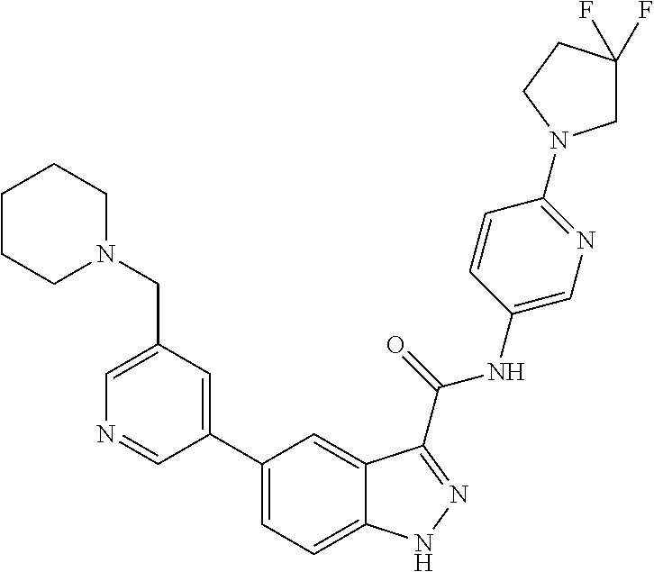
C1(CN2CCCCC2)=CN=CC(C2=CC=C3C(=C2)C(C(NC2=CN=C(N4CC(F)(F)CC4)C=C2)=O)=NN3)=C1
